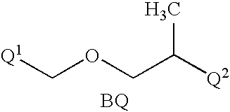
C(OCC([Q2])C)[Q1].[BQ]
